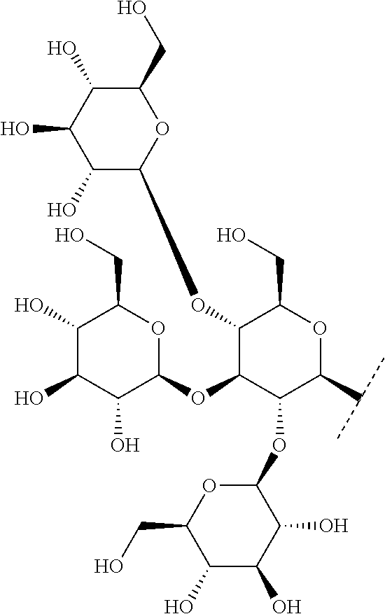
OC1C(OC2C(OC3C(O)C(O)C(O)C(CO)O3)C(OC3OC(CO)C(O)C(O)C3O)C(C(C)C)OC2CO)OC(CO)C(O)C1O
